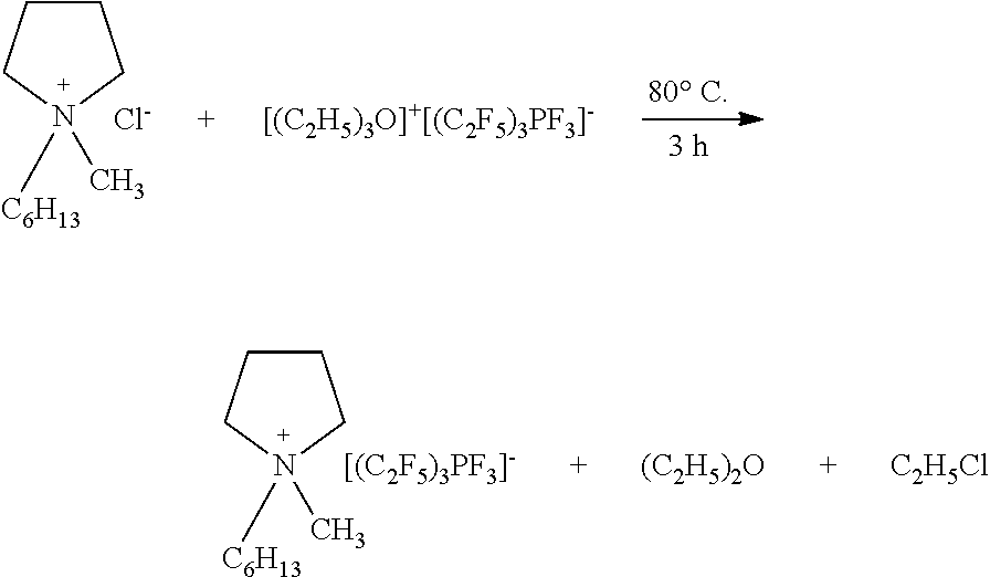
C1CCN([C6H13])(C)C1.[Cl-].[[(C2F5)3PF3]-].C1CCN([C6H13])(C)C1.[(C2H5)2O].[C2H5Cl]
